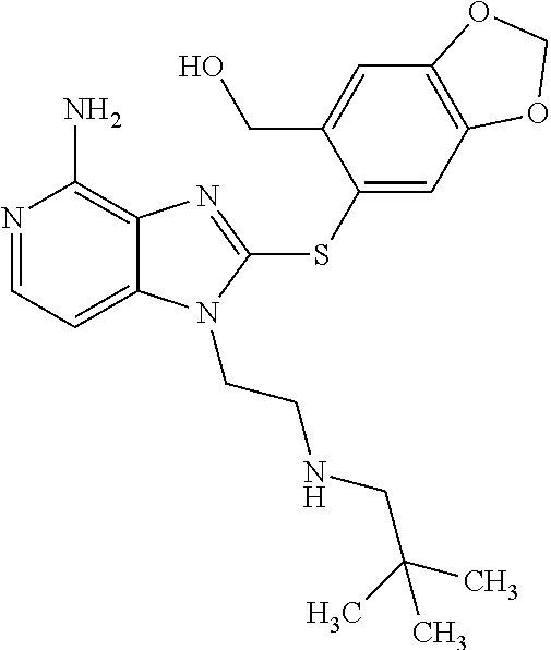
N1=CC=C2C(=C1N)N=C(SC1=CC3=C(C=C1CO)OCO3)N2CCNCC(C)(C)C
